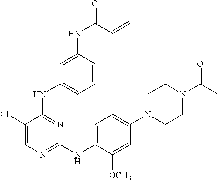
C1(N2CCN(C(C)=O)CC2)=CC=C(NC2=NC=C(Cl)C(NC3=CC=CC(NC(=O)C=C)=C3)=N2)C([OCH3])=C1
